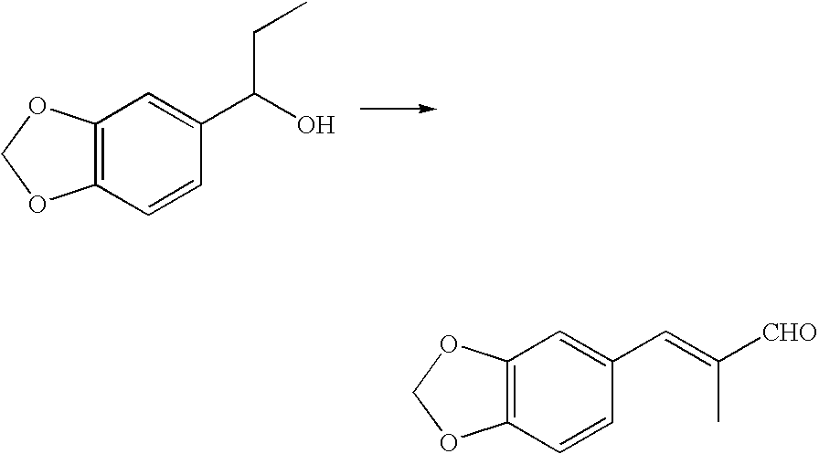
C12=C(OCO1)C=C(C(O)CC)C=C2.C12=C(OCO1)C=C(C=C(C)[CHO])C=C2
